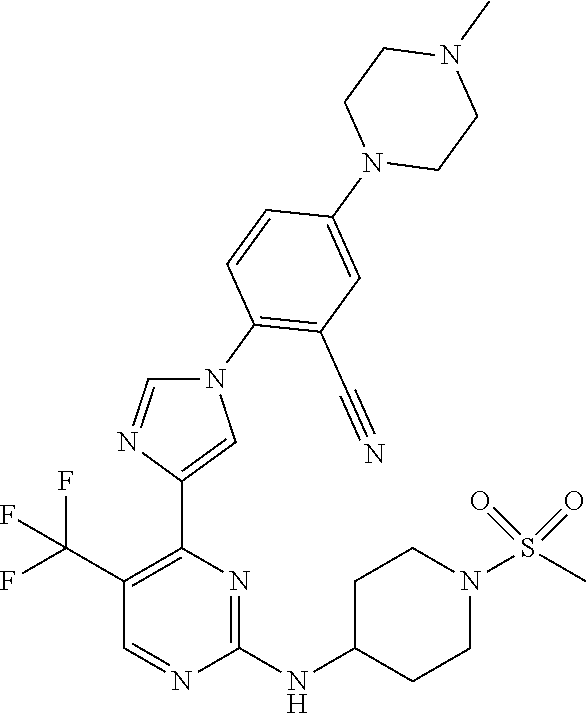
C1(C(F)(F)F)=C(C2=CN(C3=C(C#N)C=C(N4CCN(C)CC4)C=C3)C=N2)N=C(NC2CCN(S(C)(=O)=O)CC2)N=C1
